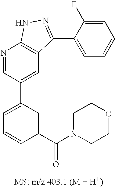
N1=CC(C2=CC=CC(C(N3CCOCC3)=O)=C2)=CC2=C1NN=C2C1=CC=CC=C1F
